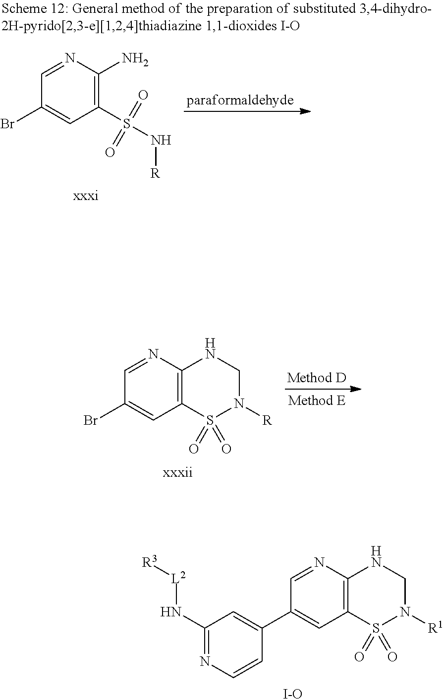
C1=C(Br)C=NC2=C1S(=O)(=O)N([R])CN2.[xxxii].C1=C(C2=CC(N[L2][R3])=NC=C2)C=NC2=C1S(=O)(=O)N([R1])CN2.[I-O].C1=NC(N)=C(S(N[R])(=O)=O)C=C1Br.[xxxi]
